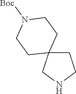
C1C2(CNC1)CCN([Boc])CC2
